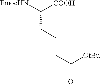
C(CCCC(=O)[OtBu])([FmocHN])[COOH]
